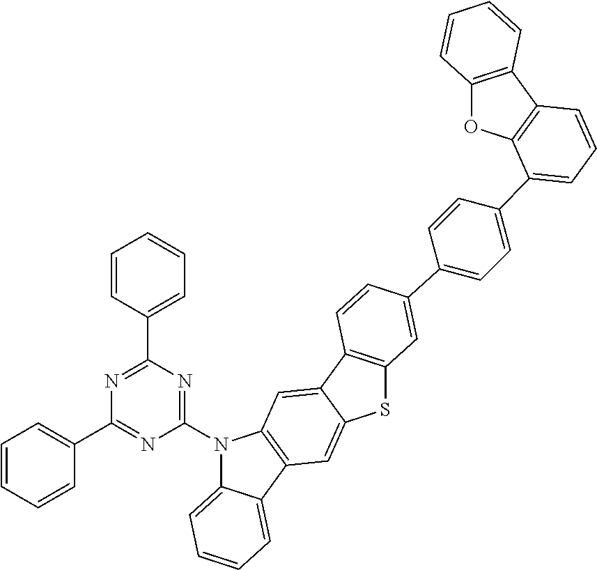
C1=CC=CC(C2=NC(N3C4=CC=CC=C4C4=C3C=C3C(=C4)SC4=C3C=CC(C3=CC=C(C5=CC=CC6=C5OC5=C6C=CC=C5)C=C3)=C4)=NC(C3=CC=CC=C3)=N2)=C1
